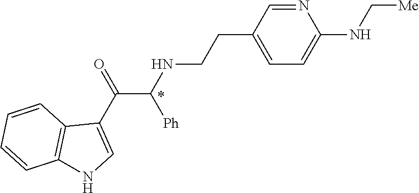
N1=CC(CCNC(C(C2=CNC3=C2C=CC=C3)=O)[Ph])=CC=C1NC[Me]
